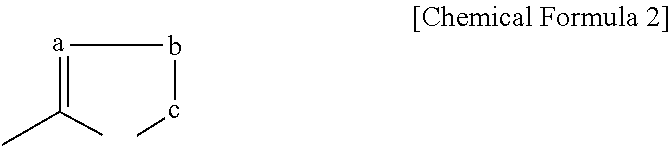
[a](=C(C)C)b-cC
